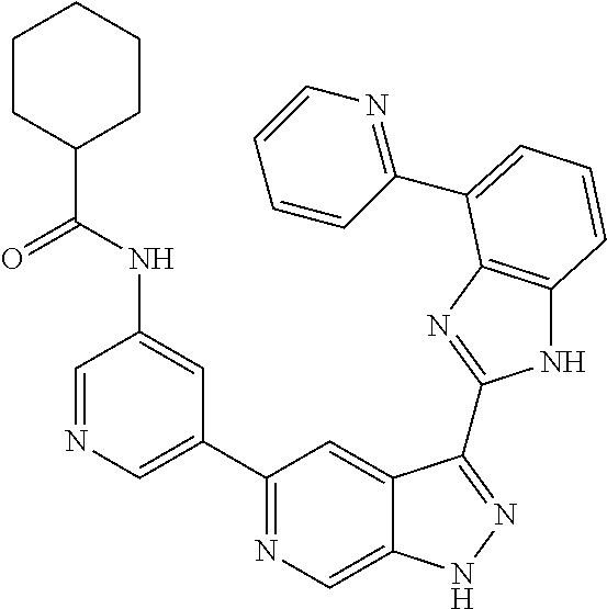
C1=NC=C(C2=NC=C3C(=C2)C(C2=NC4=C(N2)C=CC=C4C2=NC=CC=C2)=NN3)C=C1NC(C1CCCCC1)=O
